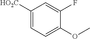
C1([HO2C])=CC=C(OC)C(F)=C1
